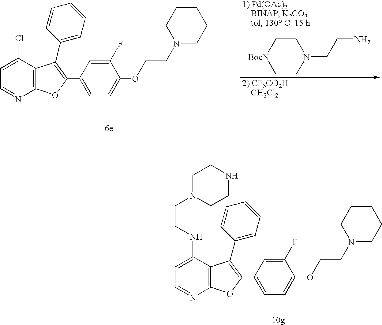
C12=C(C(Cl)=CC=N1)C(C1=CC=CC=C1)=C(C1=CC=C(OCCN3CCCCC3)C(F)=C1)O2.C1CN(CCN)CC[BocN]1.C12=C(C(NCCN3CCNCC3)=CC=N1)C(C1=CC=CC=C1)=C(C1=CC=C(OCCN3CCCCC3)C(F)=C1)O2
